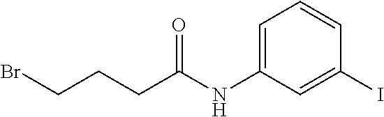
C1=C(NC(CCCBr)=O)C=C(I)C=C1
